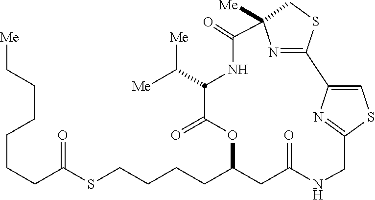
C(C(SCCCCC1CC(=O)NCC2=NC(=CS2)C2=NC([Me])(C(=O)NC(C([Me])[Me])C(=O)O1)CS2)=O)CCCCC[Me]
